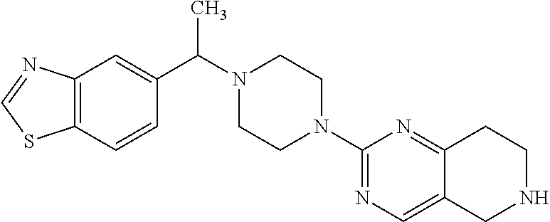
C(N1CCN(C2=NC=C3C(=N2)CCNC3)CC1)(C)C1=CC2=C(C=C1)SC=N2
